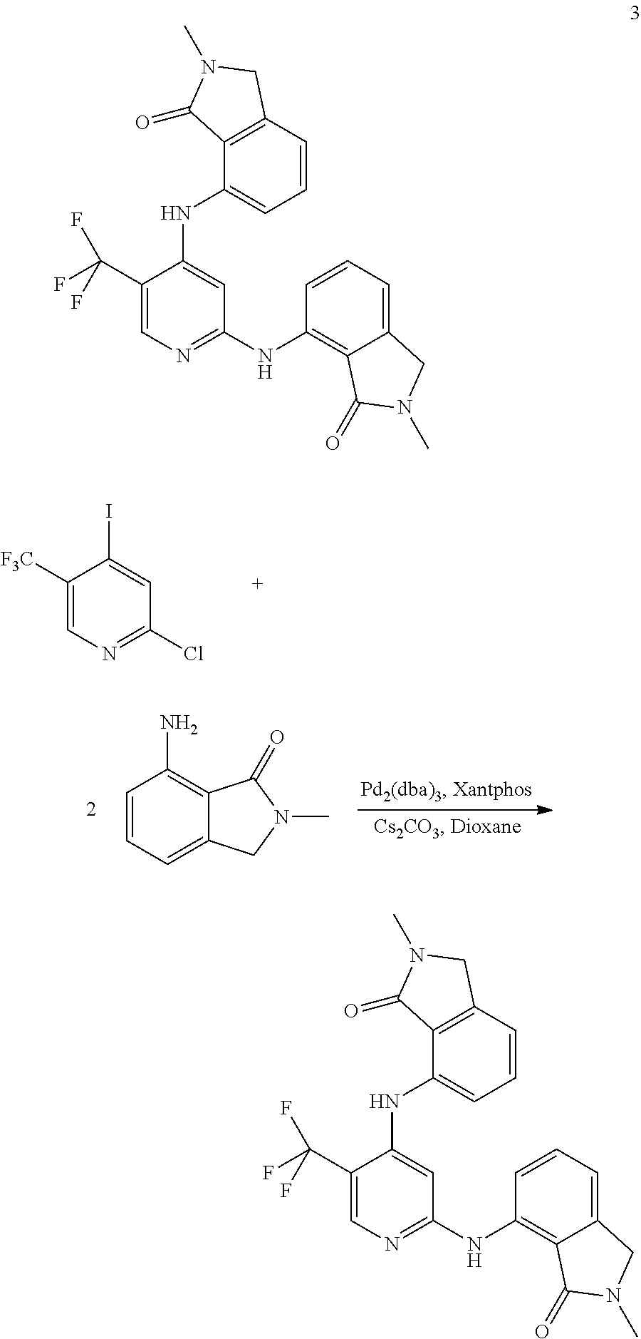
C1([F3C])=CN=C(Cl)C=C1I.C1=CC=C2C(=C1N)C(=O)N(C)C2.C1=CC2=C(C(NC3=CC(NC4=C5C(=CC=C4)CN(C)C5=O)=NC=C3C(F)(F)F)=C1)C(=O)N(C)C2.C1=CC2=C(C(NC3=CC(NC4=C5C(=CC=C4)CN(C)C5=O)=NC=C3C(F)(F)F)=C1)C(=O)N(C)C2
